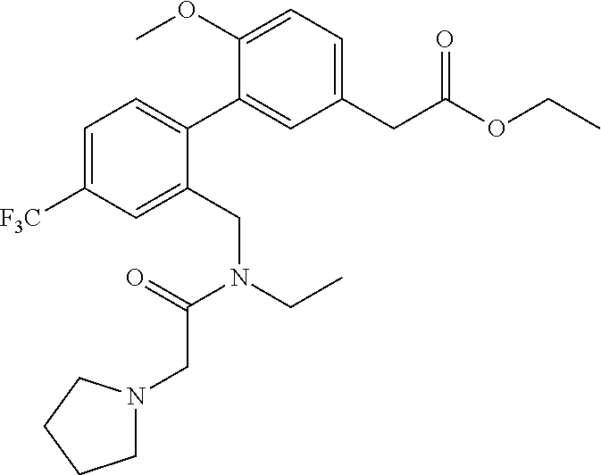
C1=C([F3C])C=C(CN(CC)C(=O)CN2CCCC2)C(C2=CC(CC(OCC)=O)=CC=C2OC)=C1
